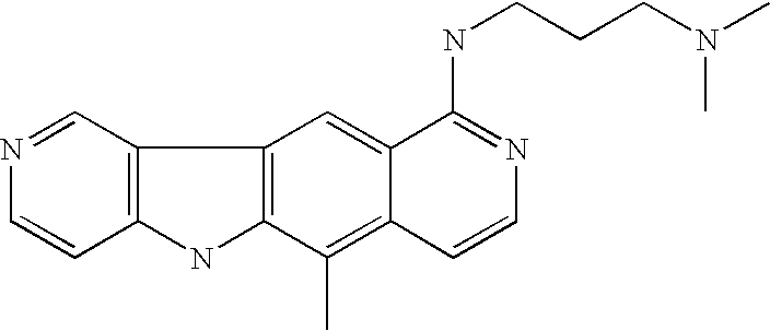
C12=C(C(C)=C3C(=C1)C(NCCCN(C)C)=NC=C3)NC1=C2C=NC=C1
